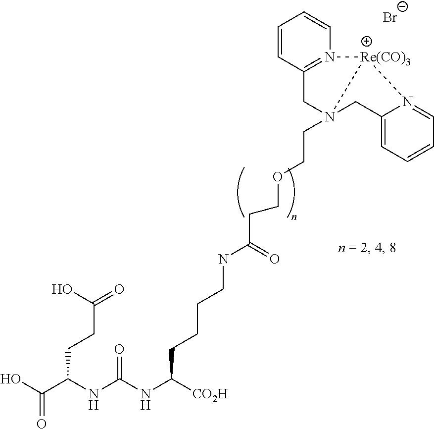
O(CCN12CC3=CC=CC=N3[Re(CO)3]1N1=C(C2)C=CC=C1)CCC(NCCCCC(NC([N H]C(C(O)=O)CCC(=O)O)=O)[CO2H])=O.[Br-]
